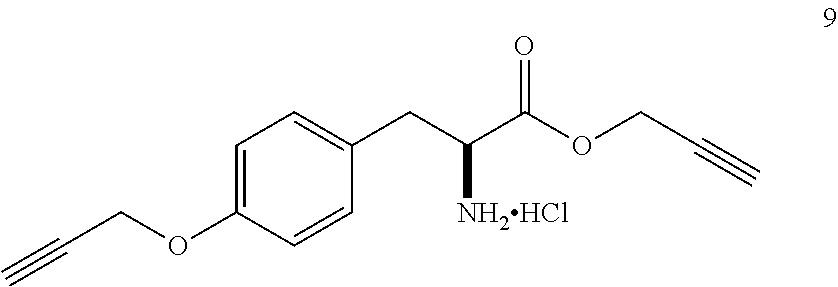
C1=C(OCC#C)C=CC(CC(C(OCC#C)=O)[NH2HCl])=C1
